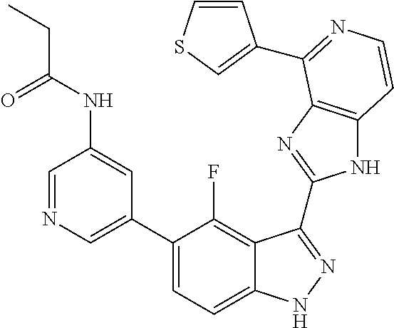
C1=C(C2=CC=C3C(=C2F)C(C2=NC4=C(N2)C=CN=C4C2=CSC=C2)=NN3)C=C(NC(CC)=O)C=N1
